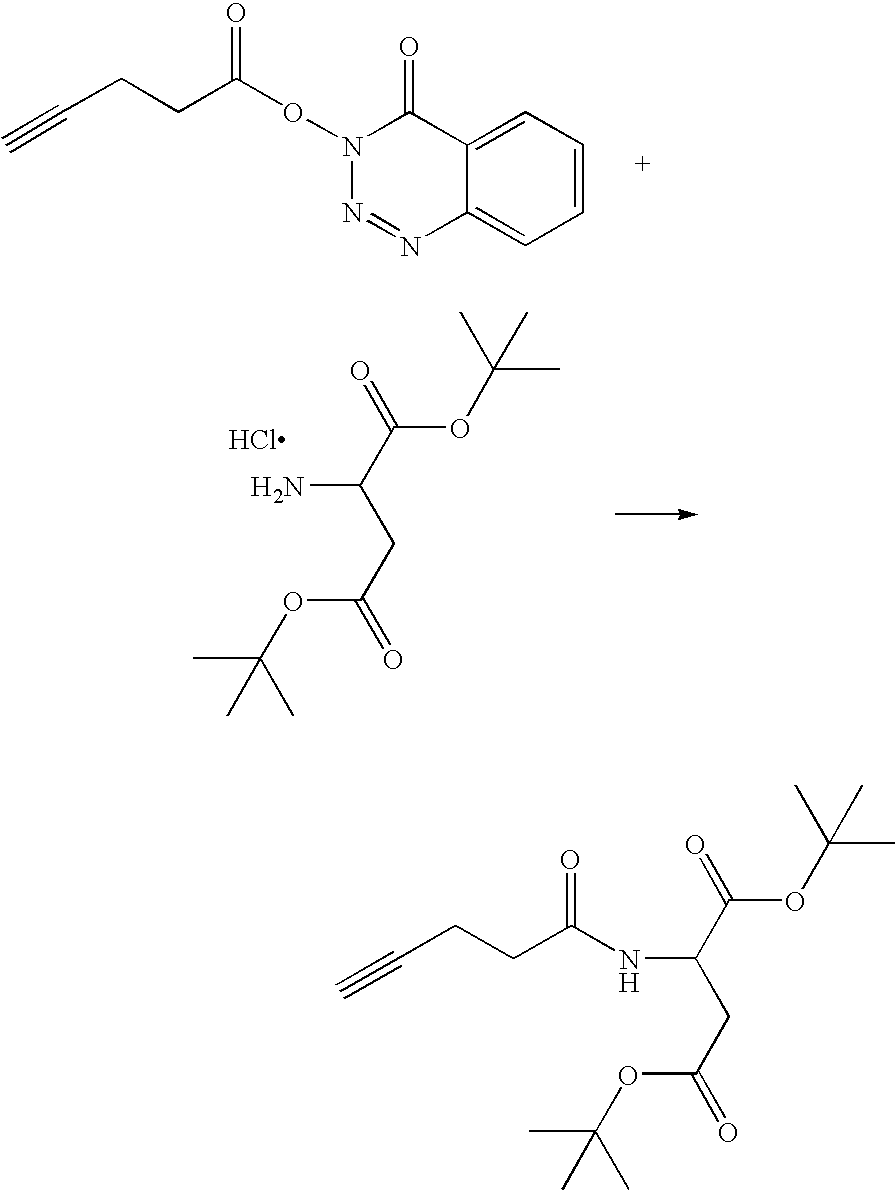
C(CCC(ON1N=NC2=CC=CC=C2C1=O)=O)#C.NC(CC(OC(C)(C)C)=O)C(=O)OC(C)(C)C.Cl.O(C(CC(C(=O)OC(C)(C)C)NC(CCC#C)=O)=O)C(C)(C)C
